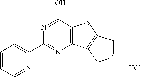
N1=C(O)C2=C(N=C1C1=CC=CC=N1)C1=C(S2)CNC1.Cl
